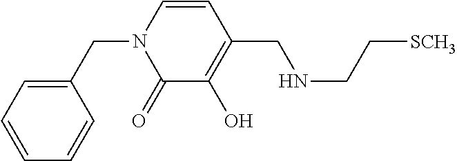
C1(CN2C(=O)C(O)=C(CNCC[SCH3])C=C2)=CC=CC=C1
